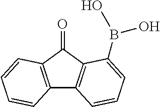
C12=C(C(=O)C3=C1C=CC=C3B(O)O)C=CC=C2
